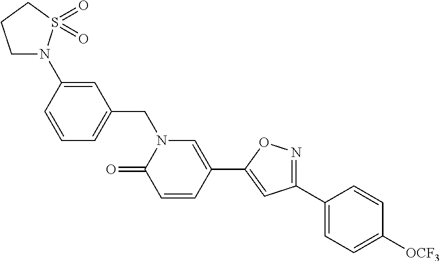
C1(C2=CC=C([OCF3])C=C2)=NOC(C2=CN(CC3=CC=CC(N4CCCS4(=O)=O)=C3)C(=O)C=C2)=C1
